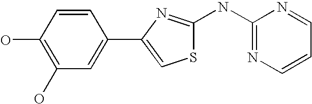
C1=CC(O)=C(O)C=C1C1=CSC(NC2=NC=CC=N2)=N1
